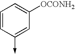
C1=CC(->C)=CC([OCONH2])=C1
